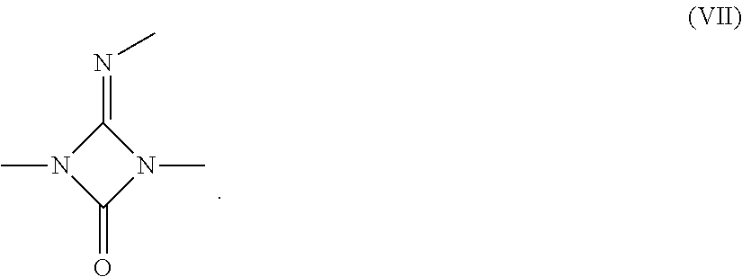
CN1C(=O)N(C)C1=NC
